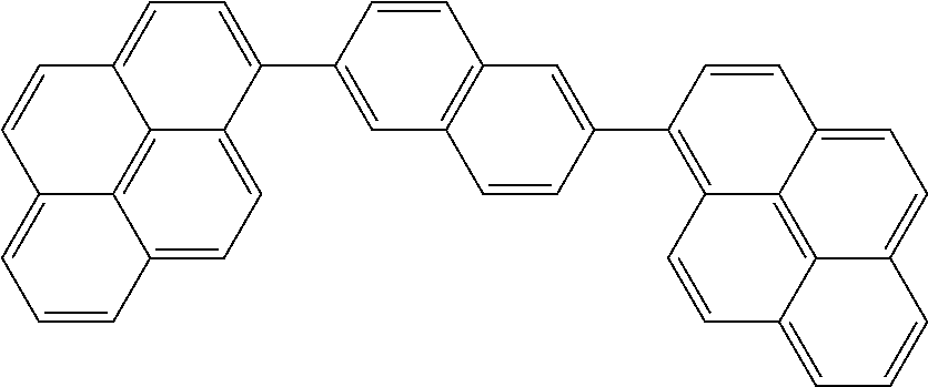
C12=CC=C3C4=C1C(=CC=C2)C=CC4=CC=C3C1=CC2=C(C=C1)C=C(C1=C3C4=C5C(=CC=CC5=CC=C4C=C1)C=C3)C=C2
